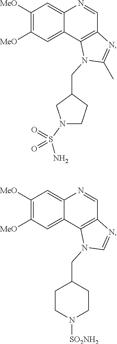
C1([MeO])=C([MeO])C=C2C(=C1)N=CC1=C2N(CC2CN(S(=O)(=O)N)CC2)C(C)=N1.C1([MeO])=C([MeO])C=C2C(=C1)N=CC1=C2N(CC2CCN([SO2NH2])CC2)C=N1
